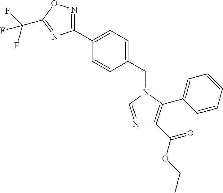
C1(C2=CC=C(CN3C=NC(C(OCC)=O)=C3C3=CC=CC=C3)C=C2)=NOC(C(F)(F)F)=N1
